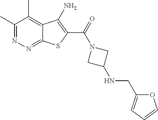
C1(C)=NN=C2C(=C1C)C(N)=C(C(=O)N1CC(NCC3=CC=CO3)C1)S2
